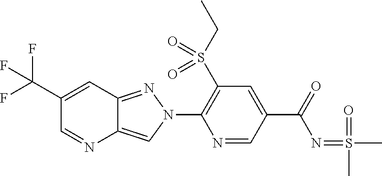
C1(C(F)(F)F)=CC2=NN(C3=C(S(CC)(=O)=O)C=C(C(N=S(=O)(C)C)=O)C=N3)C=C2N=C1
